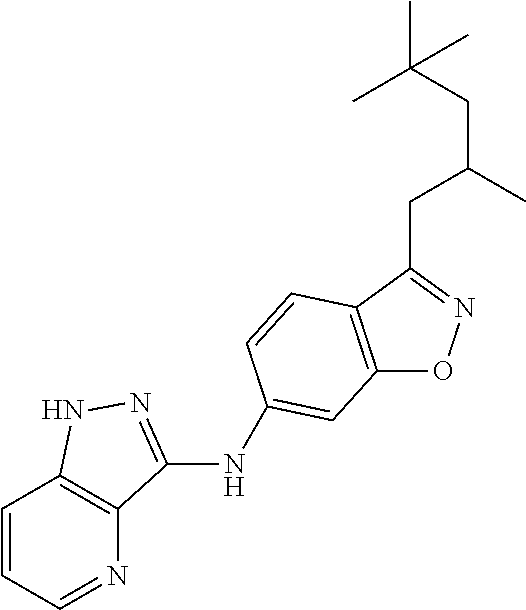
C12=C(C(CC(CC(C)(C)C)C)=NO1)C=CC(NC1=NNC3=C1N=CC=C3)=C2
